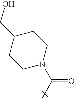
OCC1CCN(C(C)=O)CC1
